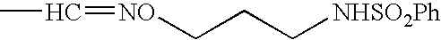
[NO](CCC[NHSO2Ph])=CC
